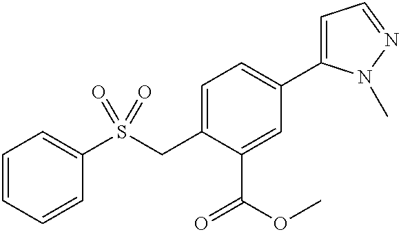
C1=CC=CC(S(CC2=CC=C(C3=CC=NN3C)C=C2C(OC)=O)(=O)=O)=C1
